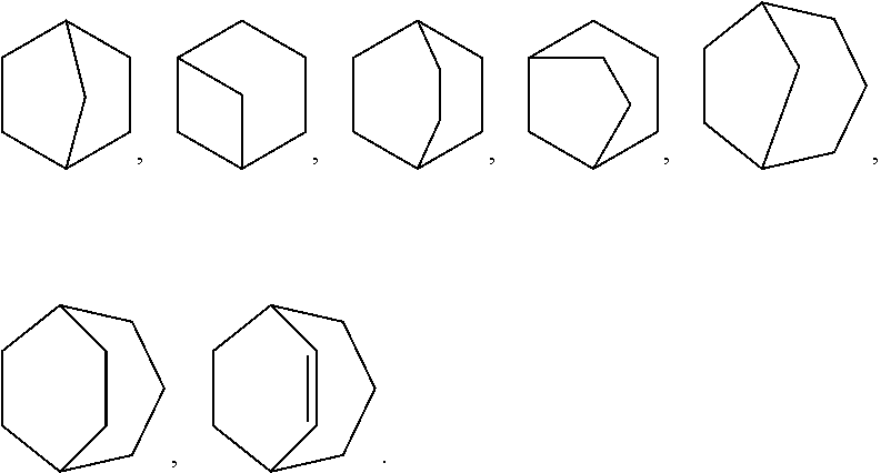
C1CC2CCC1C2.C12CC(CCC1)C2.C1CC2CCC1CC2.C12CC(CCC1)CC2.C1CC2CCCC1C2.C1CC2CCCC1CC2.C1CC2CCCC1C=C2
